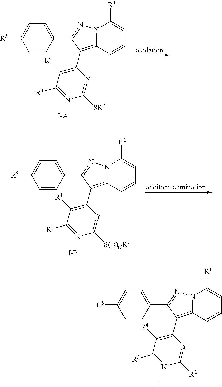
C1=CC(C2=NN3C(=C2C2=C([R4])C([R3])=NC([SR7])=[Y]2)C=CC=C3[R1])=CC=C1[R5].[I-A].C1=CC(C2=NN3C(=C2C2=C([R4])C([R3])=NC([S(O)nR7])=[Y]2)C=CC=C3[R1])=CC=C1[R5].[I-B].C1=CC(C2=NN3C(=C2C2=C([R4])C([R3])=NC([R2])=[Y]2)C=CC=C3[R1])=CC=C1[R5].I
